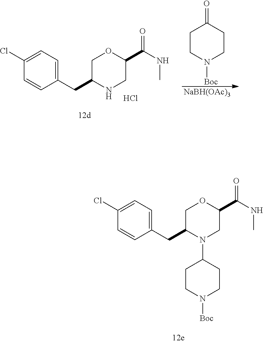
C1(Cl)=CC=C(CC2NCC(C(NC)=O)OC2)C=C1.C1CN([Boc])CCC1=O.[NaBH(OAc)3].Cl.C1(Cl)=CC=C(CC2N(C3CCN([Boc])CC3)CC(C(NC)=O)OC2)C=C1
